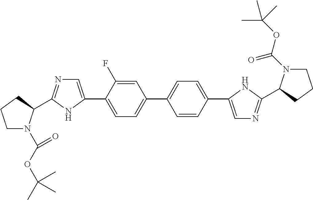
C1=C(F)C(C2=CN=C(C3N(C(=O)OC(C)(C)C)CCC3)N2)=CC=C1C1=CC=C(C2=CN=C(C3N(C(OC(C)(C)C)=O)CCC3)N2)C=C1
